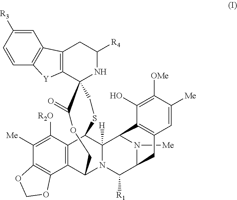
C1=C([R3])C=CC2=C1C1=C([Y]2)C2(NC([R4])C1)CSC1C3=C(C(N4C1([H])C1N([Me])C(C4[R1])CC4=C1C(O)=C([OMe])C([Me])=C4)COC2=O)C1=C(C([Me])=C3[R2O])OCO1
